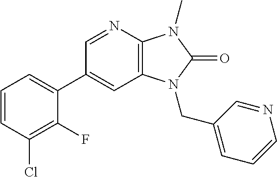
C1(C2=CC=CC(Cl)=C2F)=CC2=C(N=C1)N(C)C(=O)N2CC1=CC=CN=C1
